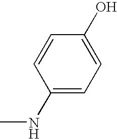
C1=CC(O)=CC=C1NC
